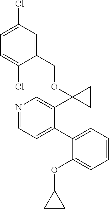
N1=CC=C(C2=CC=CC=C2OC2CC2)C(C2(OCC3=CC(Cl)=CC=C3Cl)CC2)=C1
